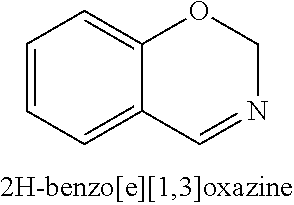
C1=CC=C2C(=C1)OCN=C2
